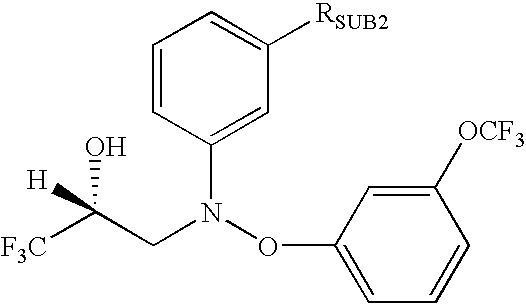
[F3C]C(CN(C1=CC([RSUB2])=CC=C1)OC1=CC=CC([OCF3])=C1)(O)[H]
